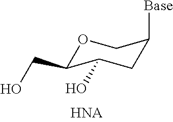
O1C(CO)C(O)CC([Base])C1
